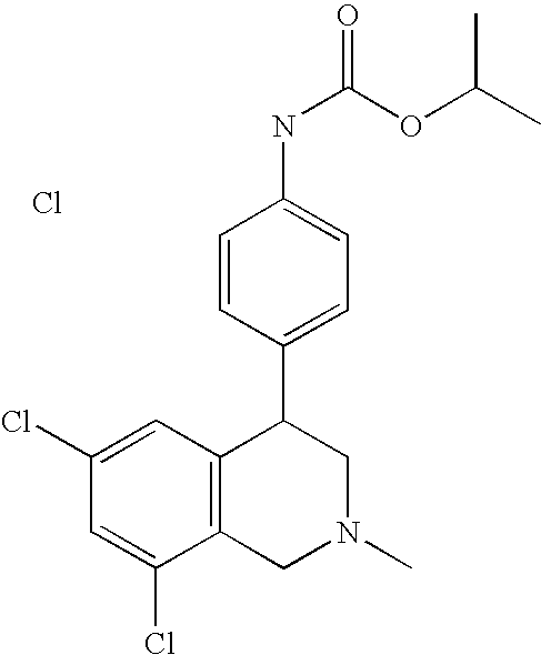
Cl.C1(Cl)=CC(Cl)=CC2=C1CN(C)CC2C1=CC=C(NC(OC(C)C)=O)C=C1
